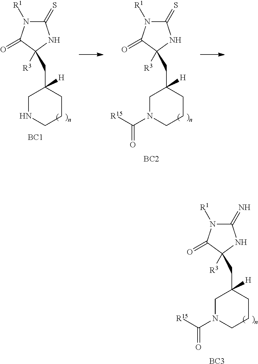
C1(=S)N([R1])C(=O)C([R3])(CC2([H])CNCCC2)N1.[BC1].C1(=S)N([R1])C(=O)C([R3])(CC2([H])CN(C([R15])=O)CCC2)N1.[BC2].C1(=N)N([R1])C(=O)C([R3])(CC2([H])CN(C([R15])=O)CCC2)N1.[BC3]
